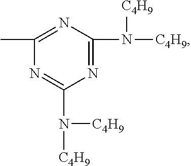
N1=C(N([C4H9])[C4H9])N=C(C)N=C1N([C4H9])[C4H9]
